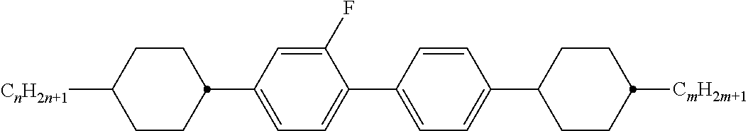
C1(C2CCC([CnH2n+1])CC2)=CC=C(C2=CC=C(C3CCC([CmH2m+1])CC3)C=C2)C(F)=C1
